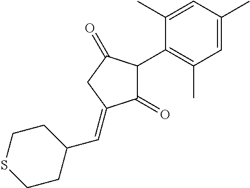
C1(=O)C(C2=C(C)C=C(C)C=C2C)C(=O)CC1=CC1CCSCC1
